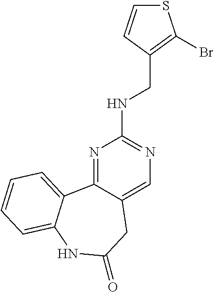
N1=C2C(=CN=C1NCC1=C(Br)SC=C1)CC(=O)NC1=CC=CC=C21
